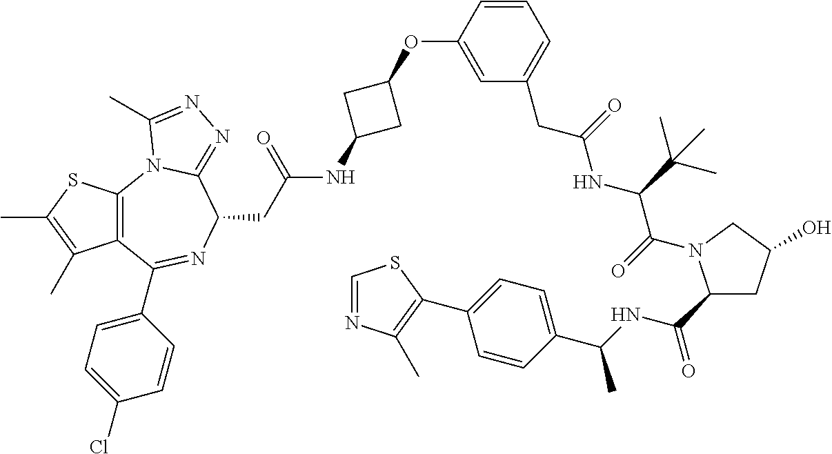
C12=C(C(C3=CC=C(Cl)C=C3)=NC(CC(=O)NC3CC(OC4=CC(CC(NC(C(=O)N5C(C(=O)NC(C)C6=CC=C(C7=C(C)N=CS7)C=C6)CC(O)C5)C(C)(C)C)=O)=CC=C4)C3)C3=NN=C(C)N13)C(C)=C(C)S2
